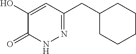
C1CCC(CC2=NNC(=O)C(O)=C2)CC1
